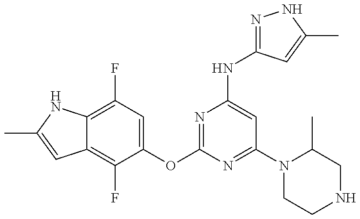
C12=C(F)C(OC3=NC(NC4=NNC(C)=C4)=CC(N4CCNCC4C)=N3)=CC(F)=C1NC(C)=C2
